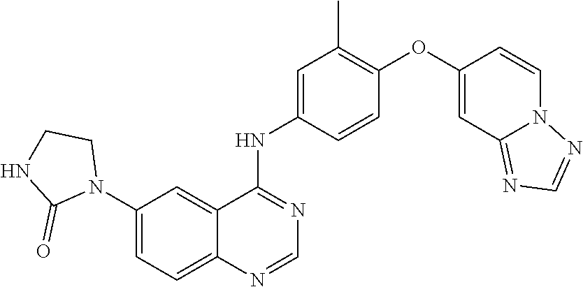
C1(N2CCNC2=O)=CC=C2C(=C1)C(NC1=CC(C)=C(OC3=CC4=NC=NN4C=C3)C=C1)=NC=N2
